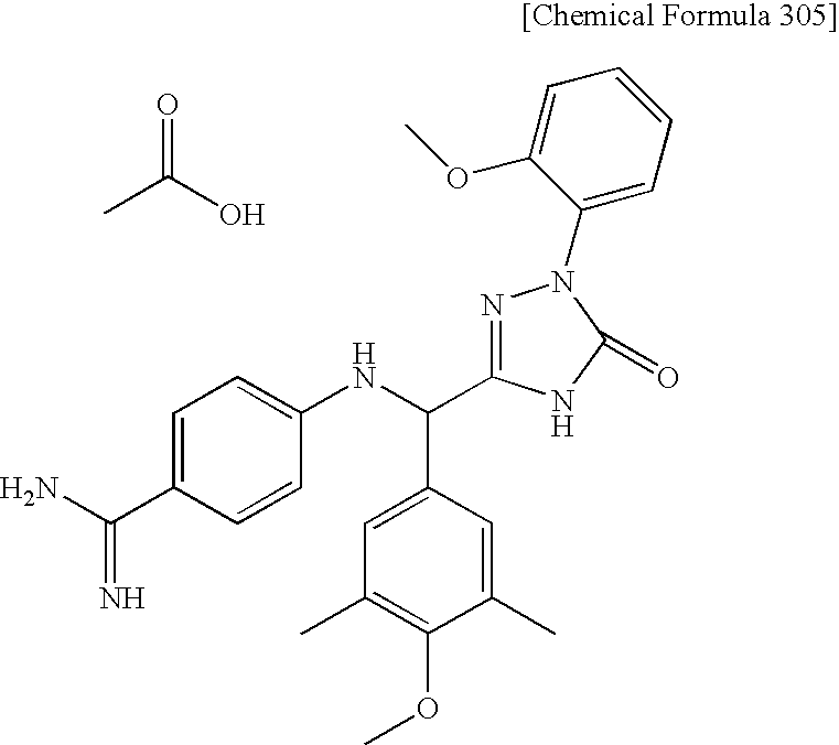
CC(O)=O.NC(C1=CC=C(NC(C2=CC(C)=C(OC)C(C)=C2)C2=NN(C3=CC=CC=C3OC)C(=O)N2)C=C1)=N
